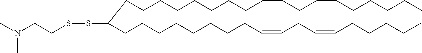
CCCCCC=CCC=CCCCCCCCCC(CCCCCCCCC=CCC=CCCCCC)SSCCN(C)C
